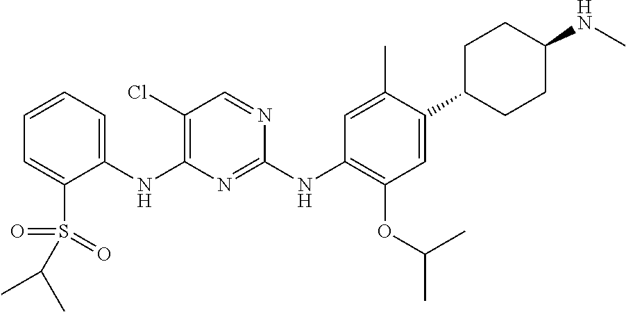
C1(NC2=C(Cl)C=NC(NC3=C(OC(C)C)C=C(C4CCC(NC)CC4)C(C)=C3)=N2)=CC=CC=C1S(=O)(=O)C(C)C
